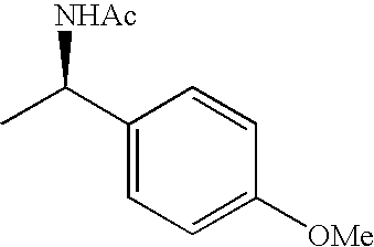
C1(C(C)[NHAc])=CC=C([OMe])C=C1
